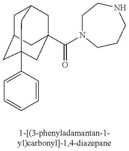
C1C2CC3(C4=CC=CC=C4)CC(C(=O)N4CCNCCC4)(CC1C3)C2
